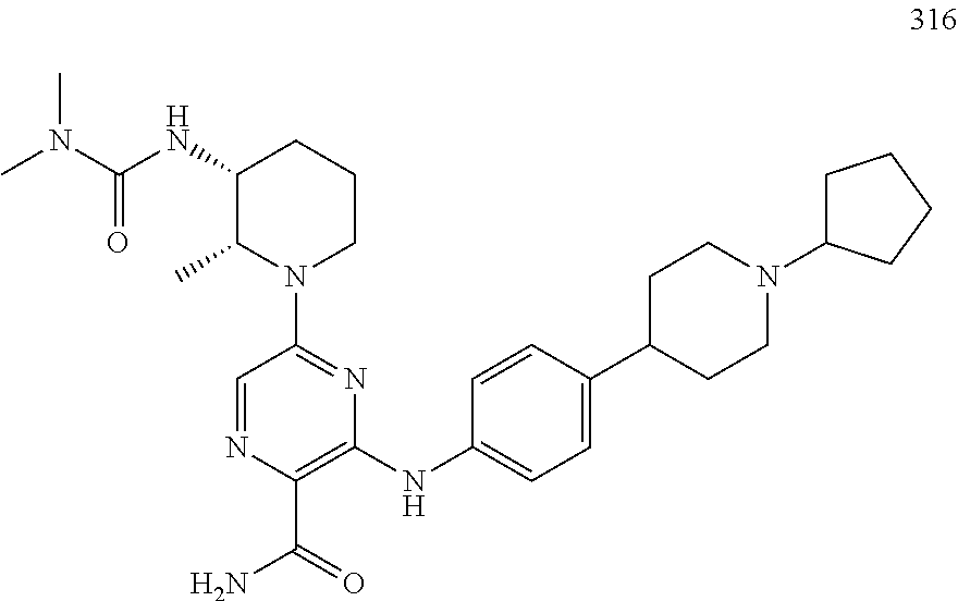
C1(NC(N(C)C)=O)C(C)N(C2=NC(NC3=CC=C(C4CCN(C5CCCC5)CC4)C=C3)=C(C(=O)N)N=C2)CCC1
